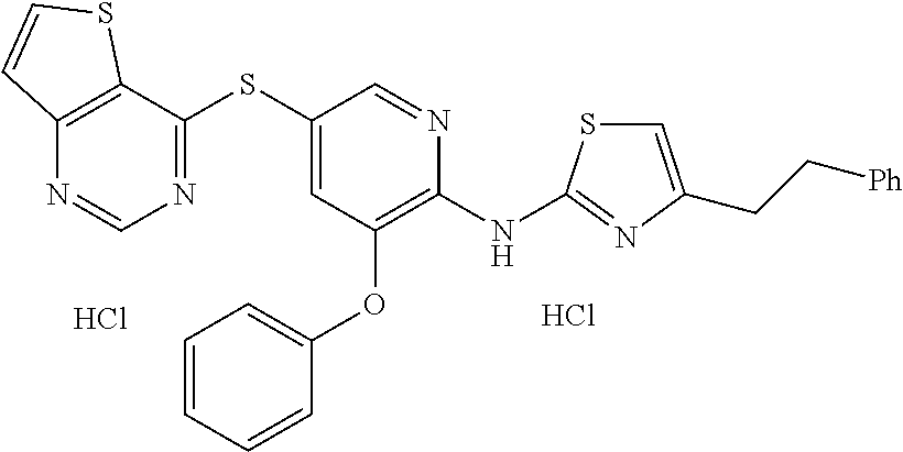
Cl.C1(SC2=CC(OC3=CC=CC=C3)=C(NC3=NC(CC[Ph])=CS3)N=C2)=NC=NC2=C1SC=C2.Cl
